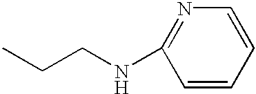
CCCNC1=NC=CC=C1
